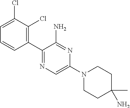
C1=C(Cl)C(Cl)=C(C2=NC=C(N3CCC(N)(C)CC3)N=C2N)C=C1
